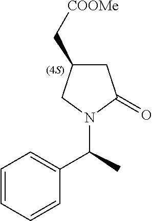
C1C(C[COOMe])CN(C(C)C2=CC=CC=C2)C1=O
